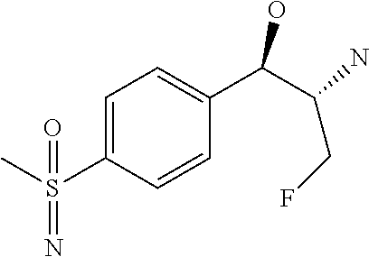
C1=C(S(C)(=N)=O)C=CC(C(C(CF)N)O)=C1
